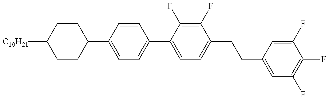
C1(C2=CC=C(C3=CC=C(CCC4=CC(F)=C(F)C(F)=C4)C(F)=C3F)C=C2)CCC([C10H21])CC1
